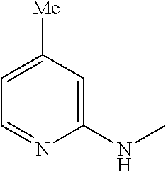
C1(NC)=CC([Me])=CC=N1
